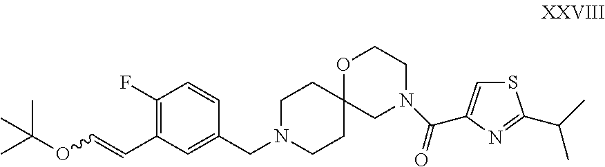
C1(F)=C(C=COC(C)(C)C)C=C(CN2CCC3(CC2)CN(C(=O)C2=CSC(C(C)C)=N2)CCO3)C=C1
